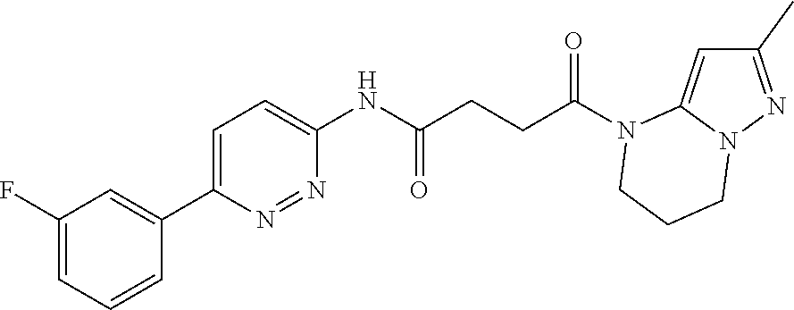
C1(C)=NN2C(=C1)N(C(CCC(NC1=CC=C(C3=CC(F)=CC=C3)N=N1)=O)=O)CCC2
